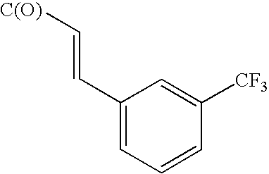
[C(O)]C=CC1=CC=CC([CF3])=C1
